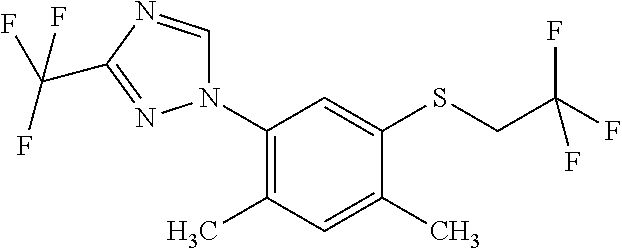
C1(N2C=NC(C(F)(F)F)=N2)=C(C)C=C(C)C(SCC(F)(F)F)=C1
